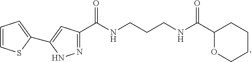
N(CCCNC(C1=NNC(C2=CC=CS2)=C1)=O)C(C1OCCCC1)=O
